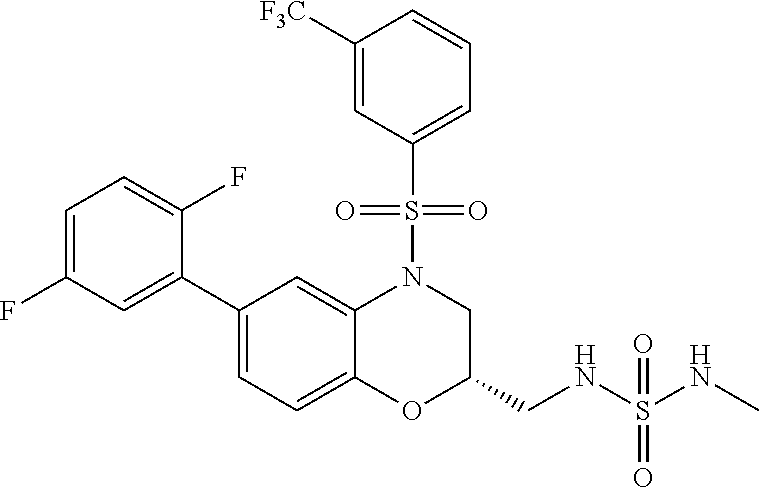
C1=C(F)C=C(C2=CC=C3C(=C2)N(S(C2=CC=CC([F3C])=C2)(=O)=O)CC(CNS(NC)(=O)=O)O3)C(F)=C1
